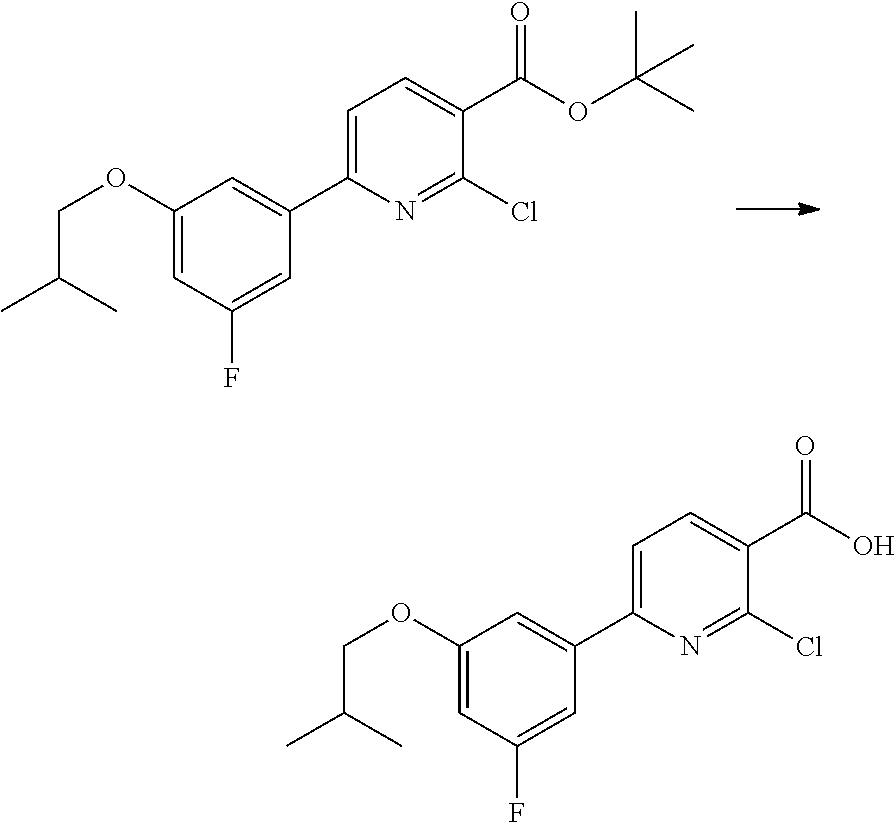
C1(OCC(C)C)=CC(F)=CC(C2=CC=C(C(OC(C)(C)C)=O)C(Cl)=N2)=C1.C1(OCC(C)C)=CC(F)=CC(C2=CC=C(C(O)=O)C(Cl)=N2)=C1
